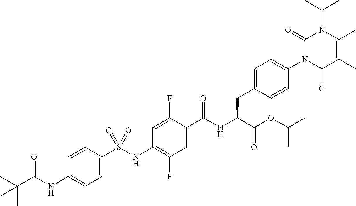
C1=C(S(NC2=C(F)C=C(C(NC(C(=O)OC(C)C)CC3=CC=C(N4C(=O)C(C)=C(C)N(C(C)C)C4=O)C=C3)=O)C(F)=C2)(=O)=O)C=CC(NC(C(C)(C)C)=O)=C1
